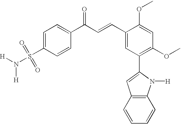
C1=C(S(=O)(=O)N([H])[H])C=CC(C(C=CC2=CC(C3=CC4=C(N3[H])C=CC=C4)=C(OC)C=C2OC)=O)=C1
